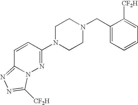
C1=CC(N2CCN(CC3=CC=CC=C3[CF2H])CC2)=NN2C1=NN=C2[CF2H]
